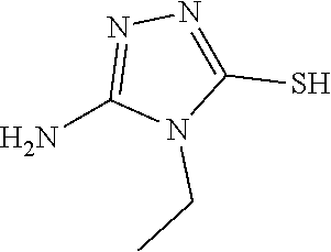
NC1=NN=C(S)N1CC
